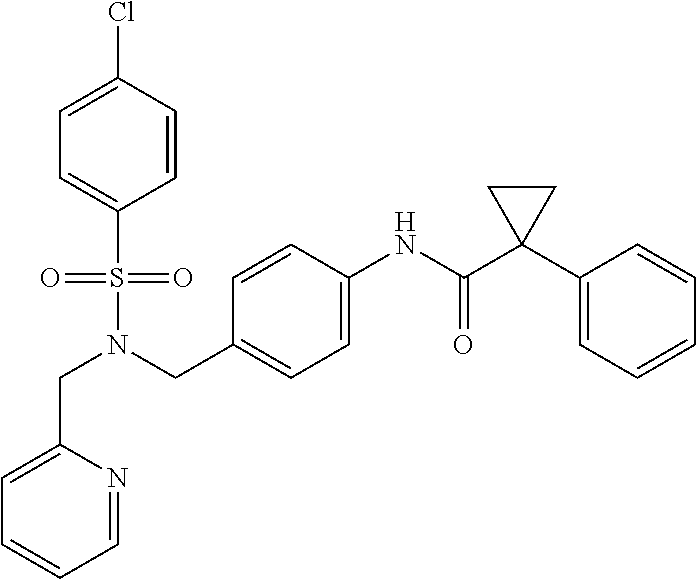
C1=NC(CN(S(C2=CC=C(Cl)C=C2)(=O)=O)CC2=CC=C(NC(=O)C3(C4=CC=CC=C4)CC3)C=C2)=CC=C1
